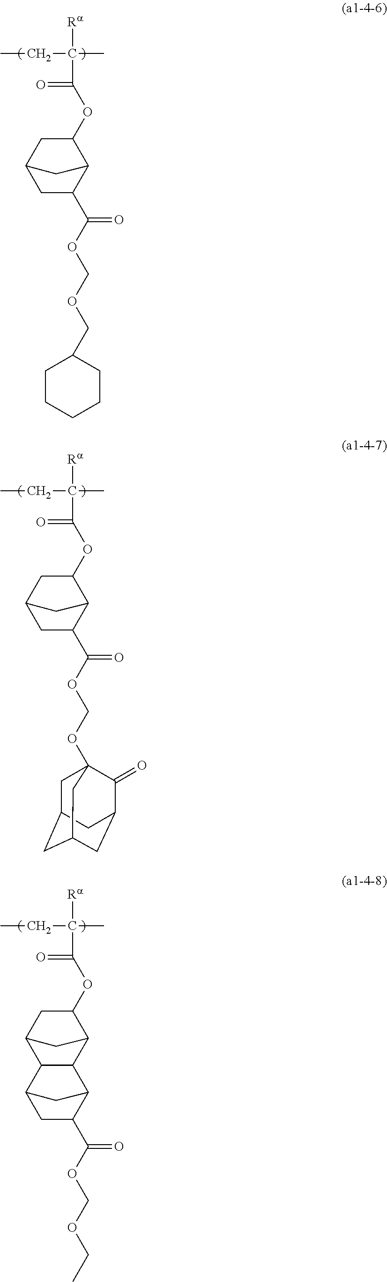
CCC(C)([Ra])C(=O)OC1CC2CC(C(OCOCC3CCCCC3)=O)C1C2.CCC(C)([Ra])C(=O)OC1CC2C3C(C1C2)C1C(C(OCOCC)=O)CC3C1.CCC(C)([Ra])C(=O)OC1CC2CC(C(OCOC34CC5CC(CC(C3=O)C5)C4)=O)C1C2
